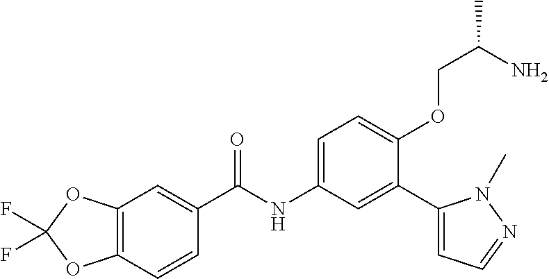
C12=C(C=CC(C(=O)NC3=CC=C(OCC(C)N)C(C4=CC=NN4C)=C3)=C1)OC(F)(F)O2
